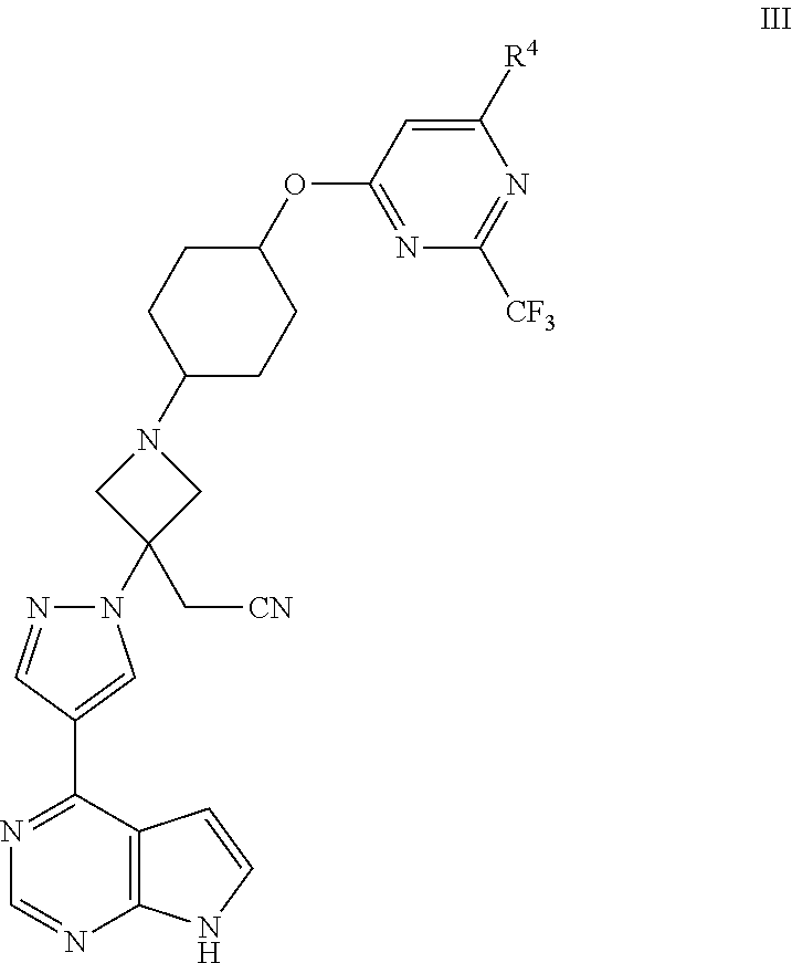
C12=C(C(C3=CN(C4(C[CN])CN(C5CCC(OC6=NC([CF3])=NC([R4])=C6)CC5)C4)N=C3)=NC=N1)C=CN2
